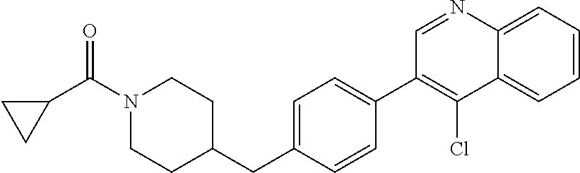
C1=NC2=CC=CC=C2C(Cl)=C1C1=CC=C(CC2CCN(C(C3CC3)=O)CC2)C=C1
